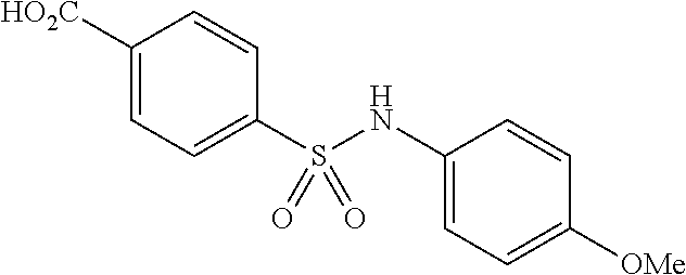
C1([HO2C])=CC=C(S(NC2=CC=C([OMe])C=C2)(=O)=O)C=C1
